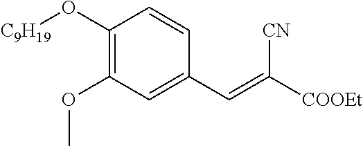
C1(O[C9H19])=C(OC)C=C(C=C([COOEt])[CN])C=C1
